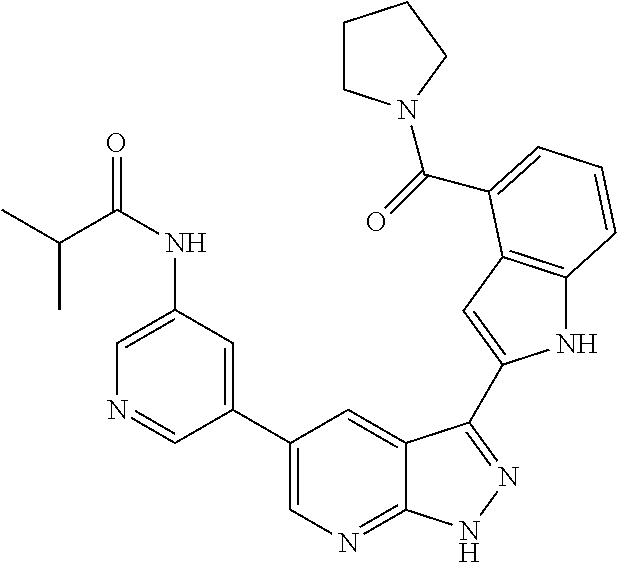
C1(C2=CN=C3C(=C2)C(C2=CC4=C(N2)C=CC=C4C(=O)N2CCCC2)=NN3)=CC(NC(C(C)C)=O)=CN=C1
